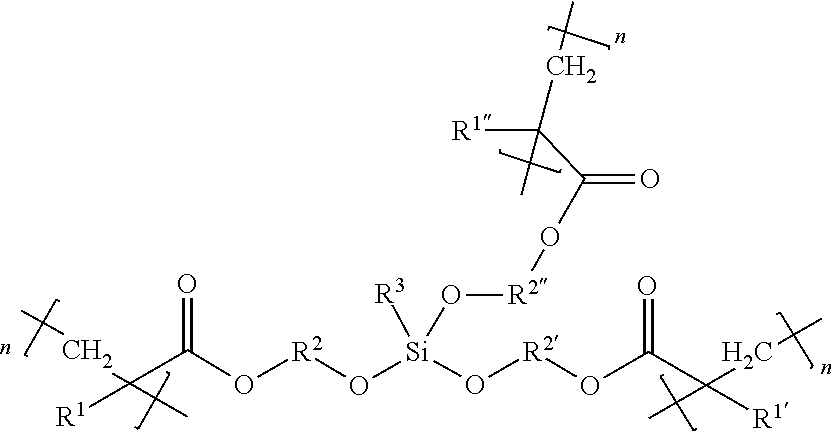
C(=O)(O[R2]O[Si]([R3])(O[R2]OC(C(CC)([R1])C)=O)O[R2]OC(C(CC)([R1])C)=O)C([R1])(CC)C
